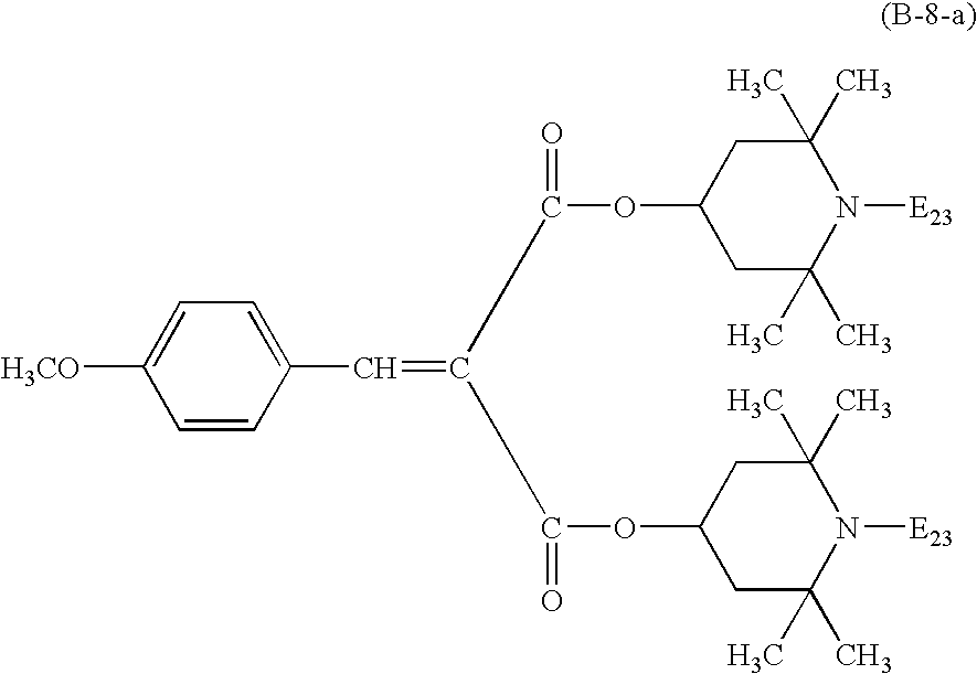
C1C(C)(C)N([E23])C(C)(C)CC1OC(=O)C(C(OC1CC(C)(C)N([E23])C(C)(C)C1)=O)=CC1=CC=C([H3CO])C=C1
